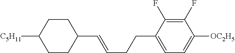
C1CC([C5H11])CCC1C=CCCC1=CC=C([OC2H5])C(F)=C1F
